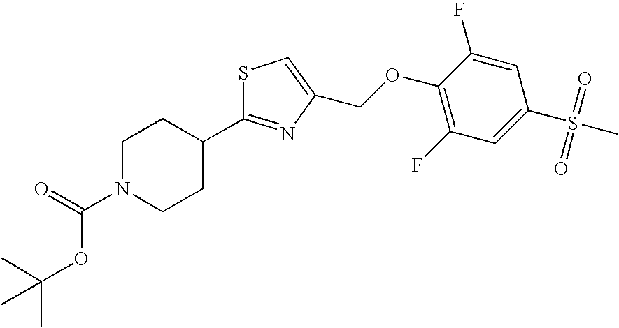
C(N1CCC(C2=NC(COC3=C(F)C=C(S(=O)(=O)C)C=C3F)=CS2)CC1)(=O)OC(C)(C)C
